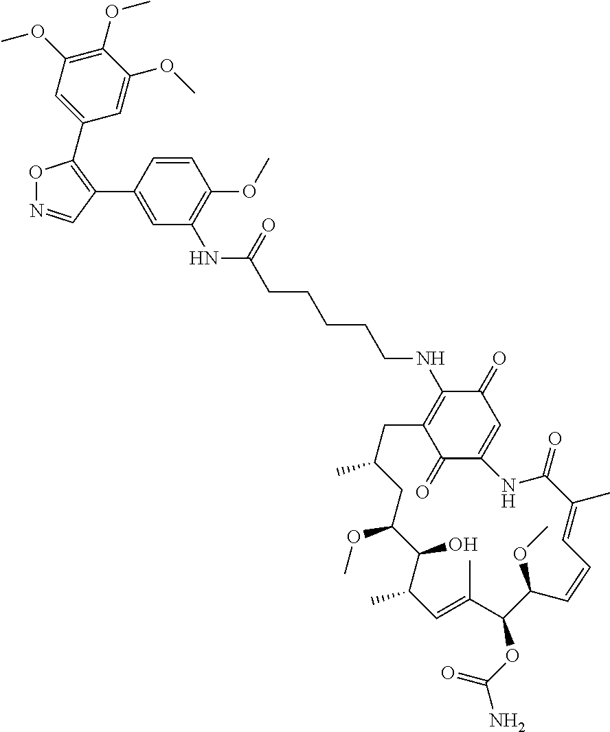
O1N=CC(C2=CC(NC(CCCCCNC3=C4C(=O)C(=CC3=O)NC(=O)C(C)=CC=CC(OC)C(OC(N)=O)C(C)=CC(C)C(O)C(OC)CC(C)C4)=O)=C(OC)C=C2)=C1C1=CC(OC)=C(OC)C(OC)=C1
